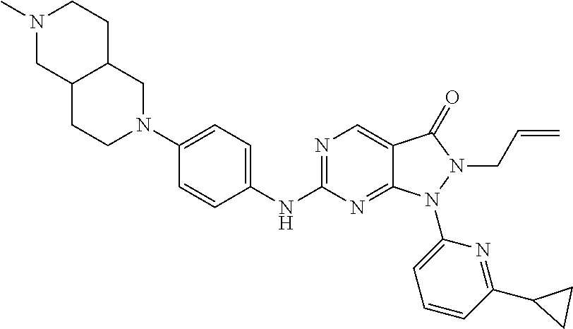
N1=C(NC2=CC=C(N3CC4C(CC3)CN(C)CC4)C=C2)N=C2C(=C1)C(=O)N(CC=C)N2C1=CC=CC(C2CC2)=N1
